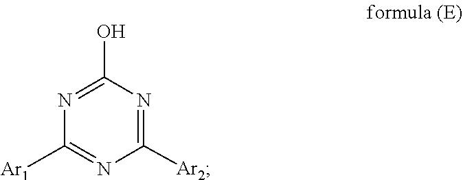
N1=C([Ar2])N=C([Ar1])N=C1O
